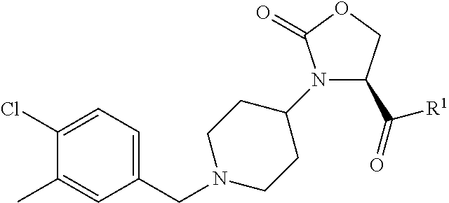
C1(CN2CCC(N3C(C(=O)[R1])COC3=O)CC2)=CC=C(Cl)C(C)=C1
